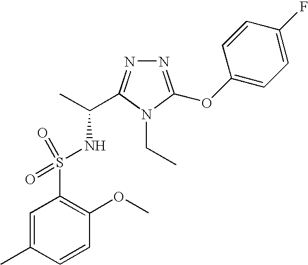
C1=C(C)C=CC(OC)=C1S(NC(C)C1=NN=C(OC2=CC=C(F)C=C2)N1CC)(=O)=O
